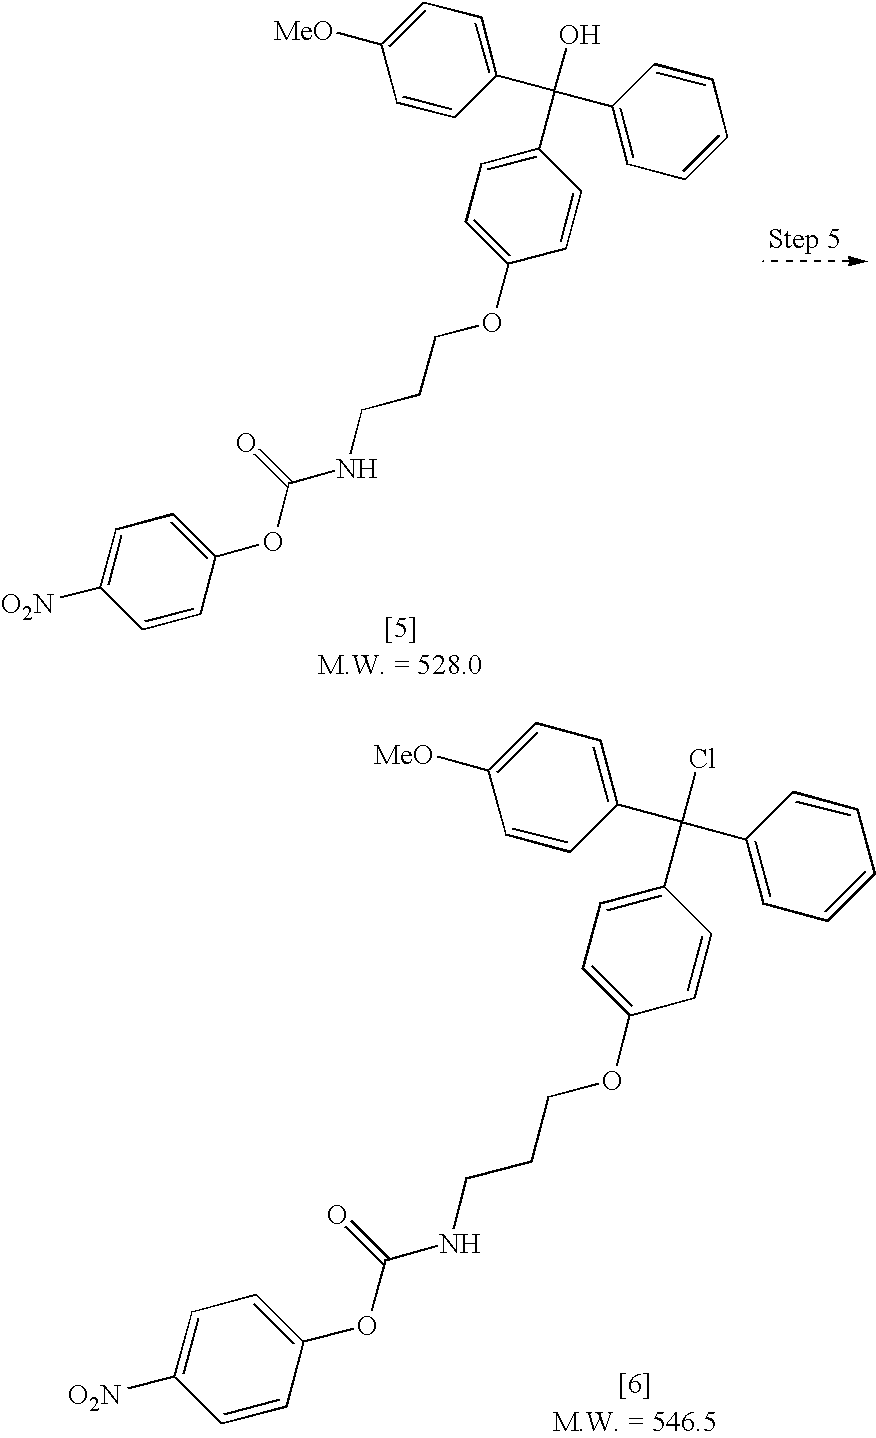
C1=CC(OC(=O)NCCCOC2=CC=C(C(O)(C3=CC=C([MeO])C=C3)C3=CC=CC=C3)C=C2)=CC=C1[O2N].C1=CC(OC(=O)NCCCOC2=CC=C(C(Cl)(C3=CC=C([MeO])C=C3)C3=CC=CC=C3)C=C2)=CC=C1[O2N]
